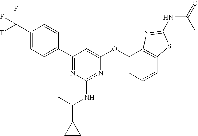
C1(C(F)(F)F)=CC=C(C2=NC(NC(C3CC3)C)=NC(OC3=CC=CC4=C3N=C(NC(C)=O)S4)=C2)C=C1
